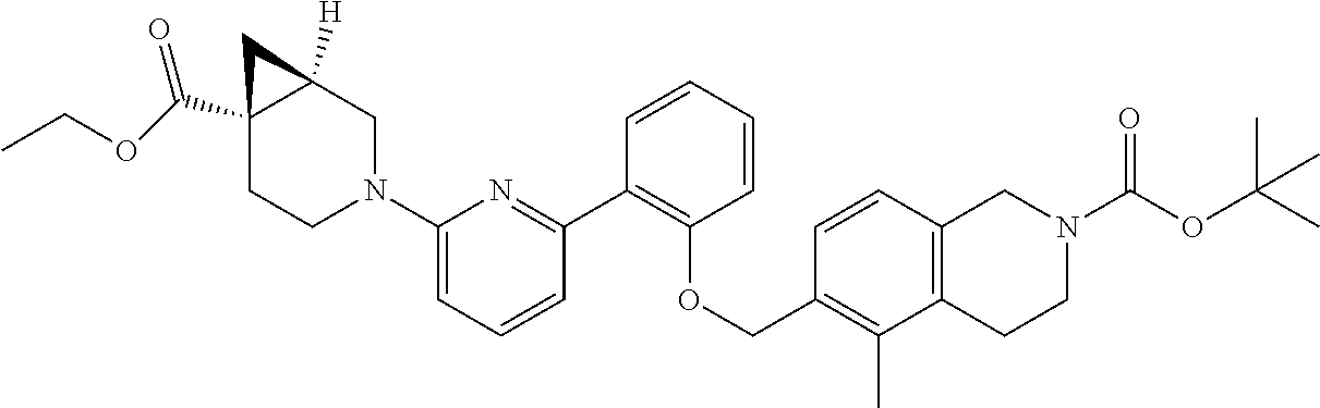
C1(N2CC3([H])C(C(=O)OCC)(CC2)C3)=CC=CC(C2=C(OCC3=C(C)C4=C(C=C3)CN(C(=O)OC(C)(C)C)CC4)C=CC=C2)=N1
